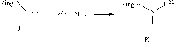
[Ring A][LG].[Ring A]N([R22])[H].[K].[R22]N
